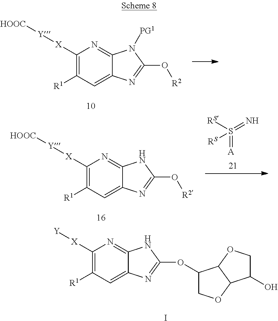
C1([X][Y])=C([R1])C=C2C(=N1)NC(OC1COC3C1OCC3O)=N2.I.C1([X][Y][HOOC])=C([R1])C=C2C(=N1)N([PG1])C(O[R2])=N2.C1([X][Y][HOOC])=C([R1])C=C2C(=N1)NC(O[R2])=N2.[A]=S(=N)([RS])[RS]
